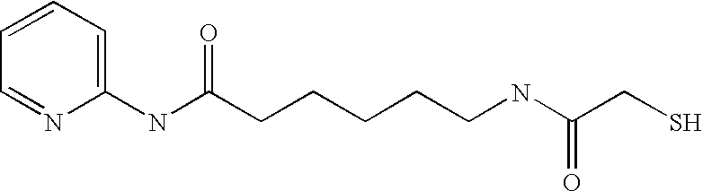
C1=CC=C(NC(CCCCCNC(CS)=O)=O)N=C1
